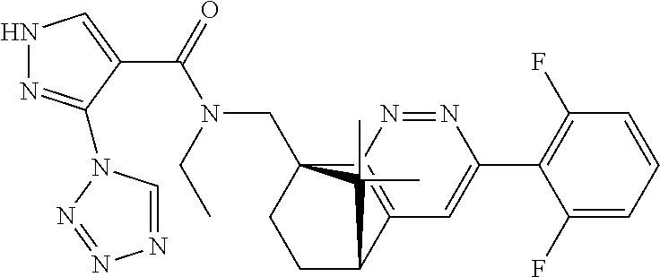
C(=O)(N(CC)CC12CCC(C3=C1N=NC(C1=C(F)C=CC=C1F)=C3)C2(C)C)C1=CNN=C1N1C=NN=N1
